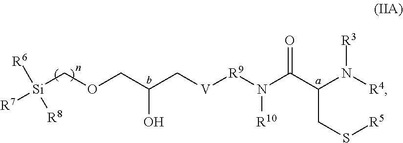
[Si](COCC(C[V][R9]N(C(C(N([R4])[R3])CS[R5])=O)[R10])O)([R6])([R8])[R7]
